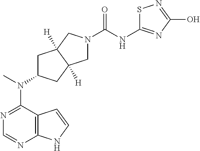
C12=C(N=CN=C1N(C)C1CC3([H])C([H])(C1)CN(C(=O)NC1=NC(O)=NS1)C3)NC=C2
